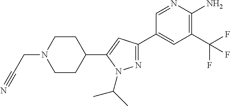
N1=C(C2=CC(C(F)(F)F)=C(N)N=C2)C=C(C2CCN(CC#N)CC2)N1C(C)C
